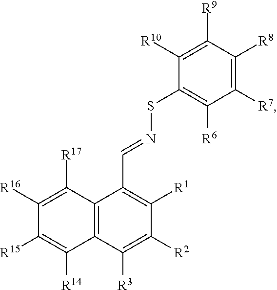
C12=C(C([R3])=C([R2])C([R1])=C1C=NSC1=C([R6])C([R7])=C([R8])C([R9])=C1[R10])C([R14])=C([R15])C([R16])=C2[R17]
